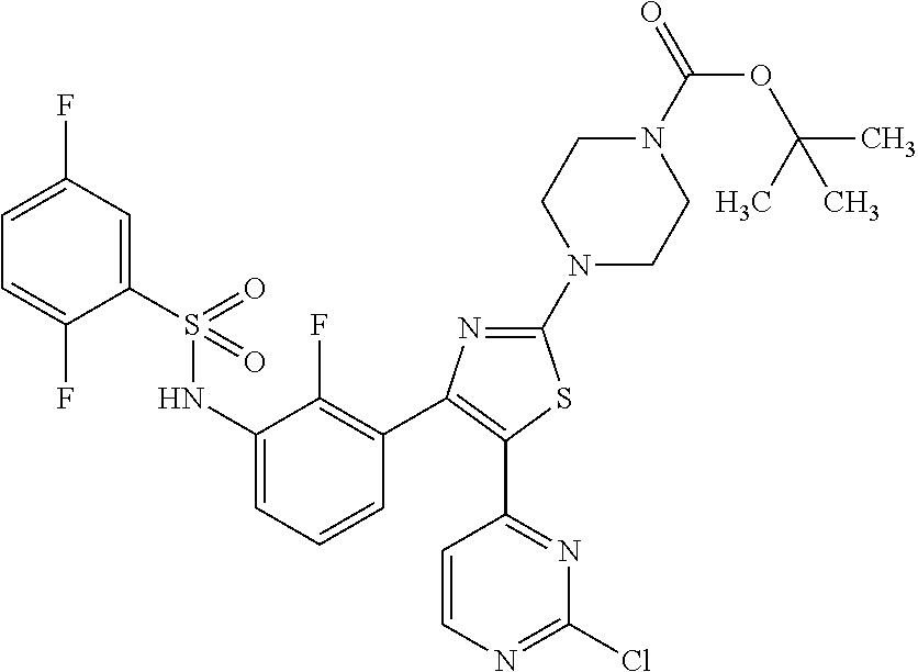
C1(S(=O)(=O)NC2=CC=CC(C3=C(C4=NC(Cl)=NC=C4)SC(N4CCN(C(=O)OC(C)(C)C)CC4)=N3)=C2F)=CC(F)=CC=C1F
